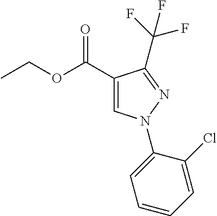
C(F)(F)(F)C1=NN(C2=CC=CC=C2Cl)C=C1C(OCC)=O
